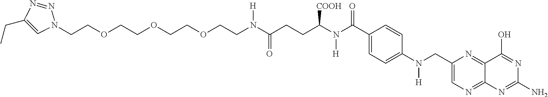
N1(CCOCCOCCOCCN(C(CCC(N(C(C2=CC=C(N([H])CC3=CN=C4C(=N3)C(O)=NC(N)=N4)C=C2)=O)[H])[COOH])=O)[H])N=NC(CC)=C1
